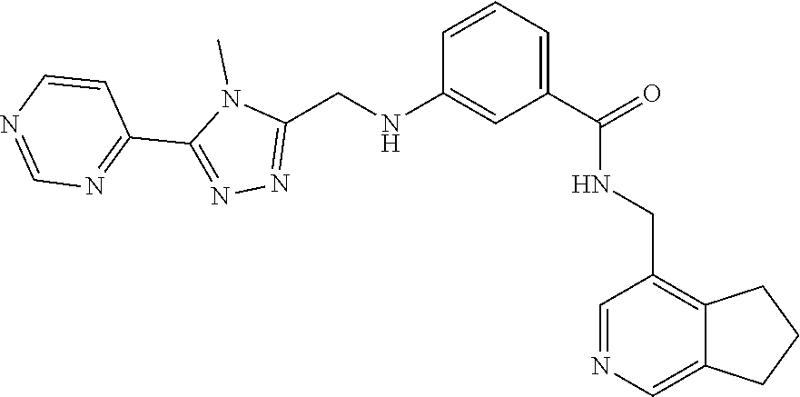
C1(C2=NN=C(CNC3=CC(C(=O)NCC4=C5C(=CN=C4)CCC5)=CC=C3)N2C)=NC=NC=C1
